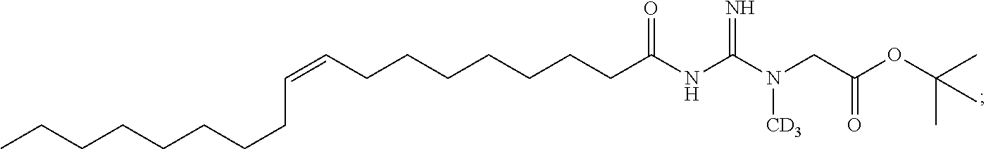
C(CCCC(=O)NC(N(CC(OC(C)(C)C)=O)[CD3])=N)CCCC=CCCCCCCCC
